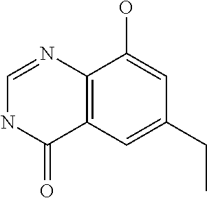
C12=C(C=C(CC)C=C1O)C(=O)NC=N2
